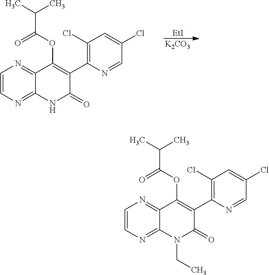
[EtI].[K2CO3].CC(C)C(OC1=C(C2=C(Cl)C=C(Cl)C=N2)C(=O)NC2=NC=CN=C12)=O.CC(C)C(OC1=C(C2=C(Cl)C=C(Cl)C=N2)C(=O)N(CC)C2=NC=CN=C12)=O
